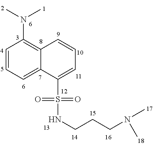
C1=CC=C2C(=C1N(C)C)C=CC=C2S(NCCCN(C)C)(=O)=O
